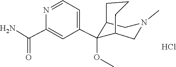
C1(C(=O)N)=CC(C2(OC)C3CCCC2CN(C)C3)=CC=N1.Cl
